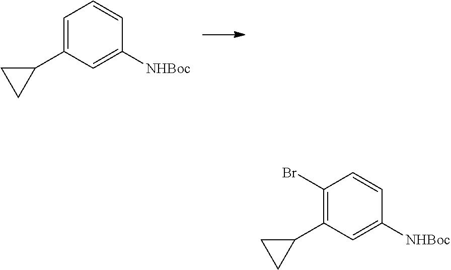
C1=CC([NHBoc])=CC(C2CC2)=C1.C1=CC([NHBoc])=CC(C2CC2)=C1Br
